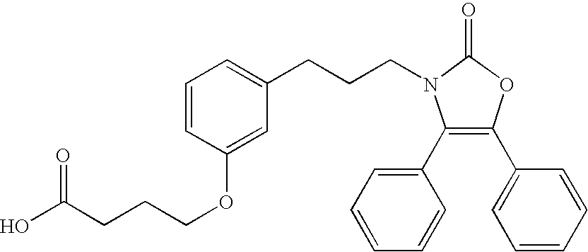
C1(C2=CC=CC=C2)=C(C2=CC=CC=C2)OC(=O)N1CCCC1=CC=CC(OCCCC(O)=O)=C1
